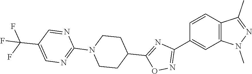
C12=C(C=CC(C3=NOC(C4CCN(C5=NC=C(C(F)(F)F)C=N5)CC4)=N3)=C1)C(C)=NN2C
